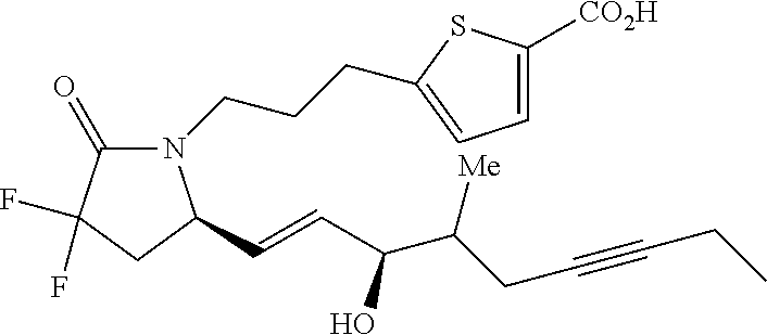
N1(CCCC2=CC=C([CO2H])S2)C(=O)C(F)(F)CC1C=CC(C([Me])CC#CCC)O
